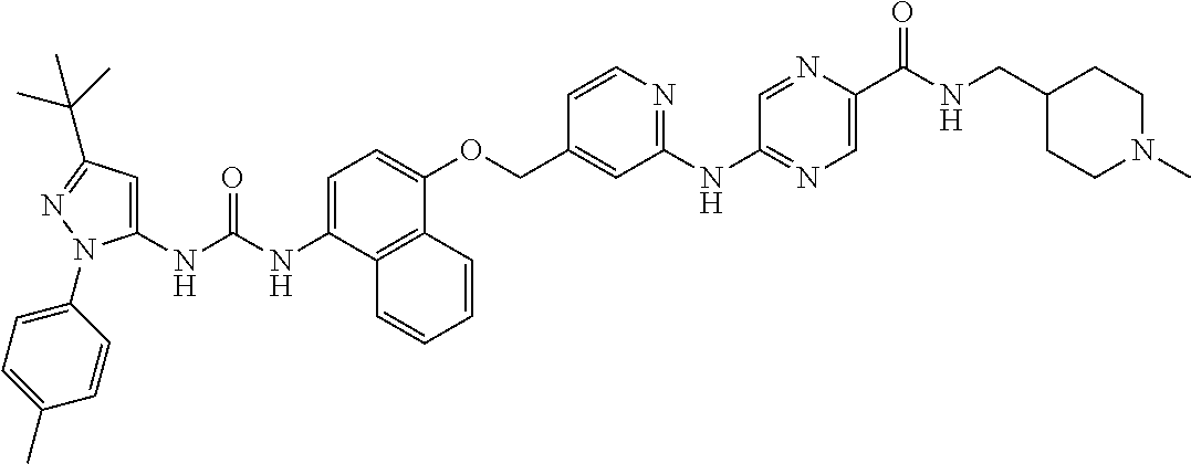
N(C1=CC=C(OCC2=CC(NC3=NC=C(C(NCC4CCN(C)CC4)=O)N=C3)=NC=C2)C2=C1C=CC=C2)C(=O)NC1=CC(C(C)(C)C)=NN1C1=CC=C(C)C=C1
